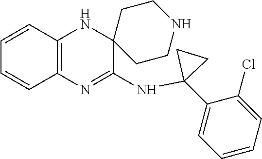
C12=C(N=C(NC3(C4=CC=CC=C4Cl)CC3)C3(N1)CCNCC3)C=CC=C2
